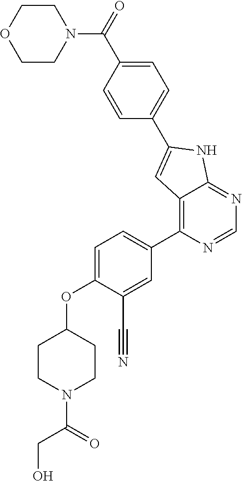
C1=C(OC2CCN(C(=O)CO)CC2)C(C#N)=CC(C2=C3C(=NC=N2)NC(C2=CC=C(C(=O)N4CCOCC4)C=C2)=C3)=C1
